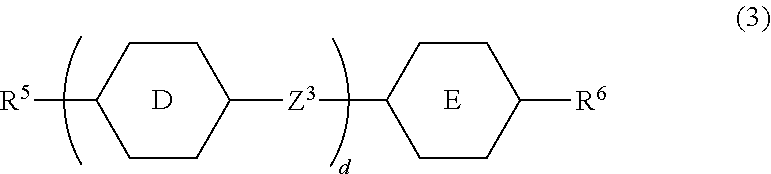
[D].C1CC([Z3]C2CCC([R6])CC2)CCC1[R5].[E]
